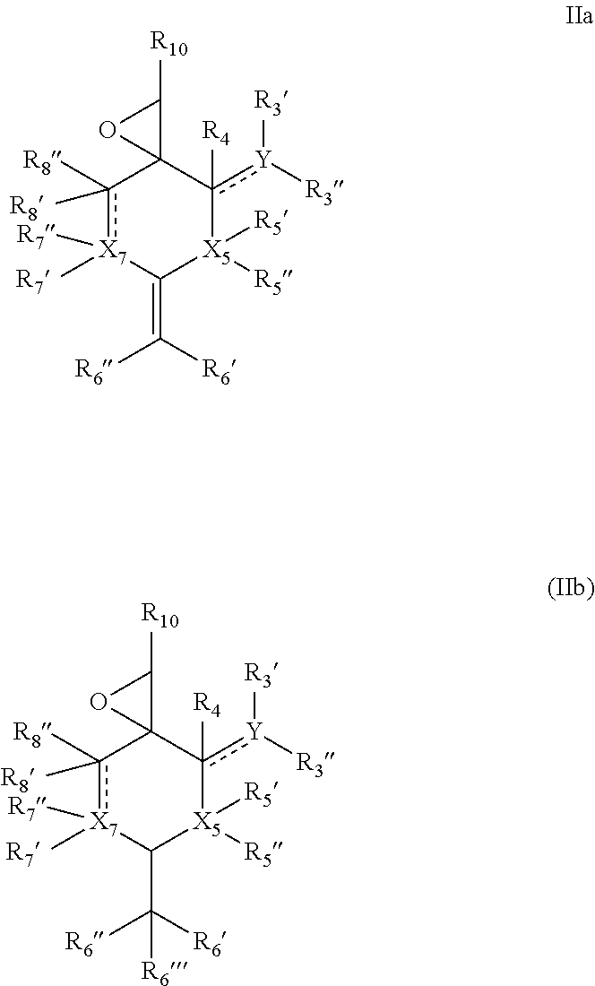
c1([R8])([R8])[X7]([R7])([R7])C(=C([R6])[R6])[X5]([R5])([R5])c([Y]([R3])[R3])([R4])C12C([R10])O2.c1([R8])([R8])[X7]([R7])([R7])C(C([R6])([R6])[R6])[X5]([R5])([R5])c([Y]([R3])[R3])([R4])C12C([R10])O2
